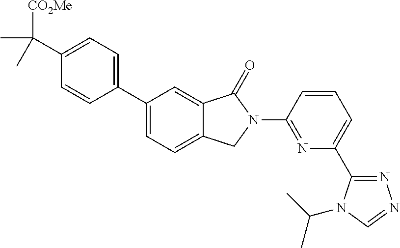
C1(C([CO2Me])(C)C)=CC=C(C2=CC=C3C(=C2)C(=O)N(C2=NC(C4=NN=CN4C(C)C)=CC=C2)C3)C=C1
